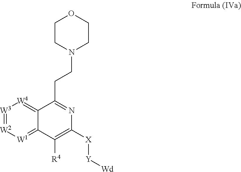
[W3]1=[W2][W1]=C2C(=[W4]1)C(CCN1CCOCC1)=NC([X][Y][Wd])=C2[R4]
